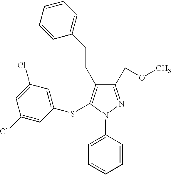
C1=CC(CCC2=C(SC3=CC(Cl)=CC(Cl)=C3)N(C3=CC=CC=C3)N=C2COC)=CC=C1
